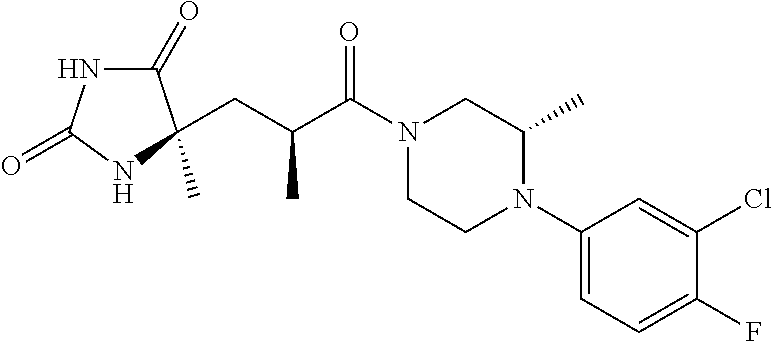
C1(=O)NC(=O)NC1(C)CC(C(N1CCN(C2=CC=C(F)C(Cl)=C2)C(C)C1)=O)C
